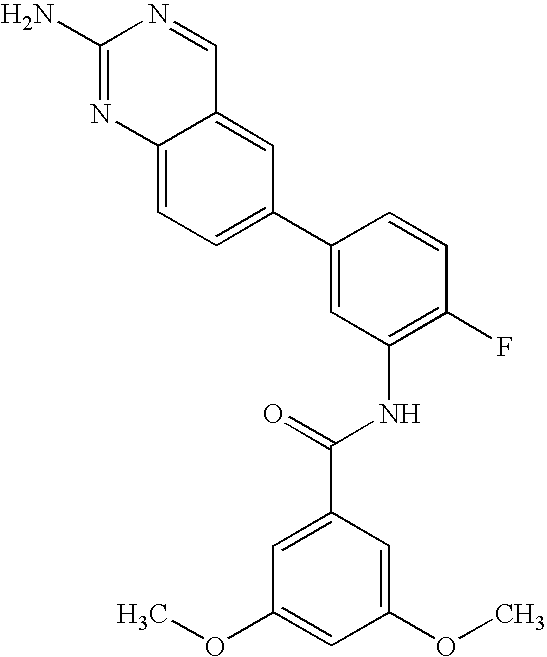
C1(N)=NC2=CC=C(C3=CC(NC(C4=CC(OC)=CC(OC)=C4)=O)=C(F)C=C3)C=C2C=N1
